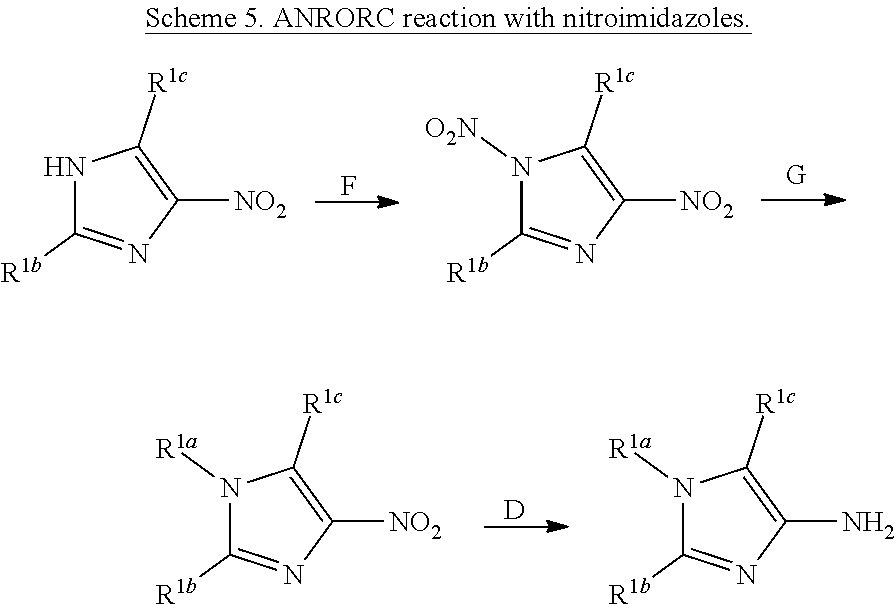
F.N1C([R1b])=NC([NO2])=C1[R1c].N1([O2N])C([R1b])=NC([NO2])=C1[R1c].[D].N1([R1a])C([R1b])=NC([NO2])=C1[R1c].N1([R1a])C([R1b])=NC(N)=C1[R1c]
